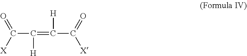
C(C(=C([H])C(=O)[X])[H])([X])=O
